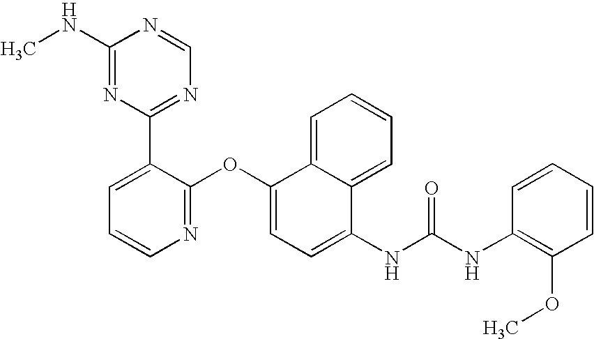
C1(NC)=NC(C2=CC=CN=C2OC2=CC=C(NC(NC3=C(OC)C=CC=C3)=O)C3=CC=CC=C23)=NC=N1
